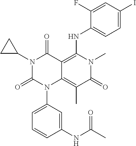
C1(NC(C)=O)=CC(N2C3=C(C)C(=O)N(C)C(NC4=CC=C(I)C=C4F)=C3C(=O)N(C3CC3)C2=O)=CC=C1
